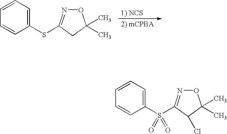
C1=CC=C(SC2=NOC(C)(C)C2)C=C1.C1=CC=C(S(C2=NOC(C)(C)C2Cl)(=O)=O)C=C1
